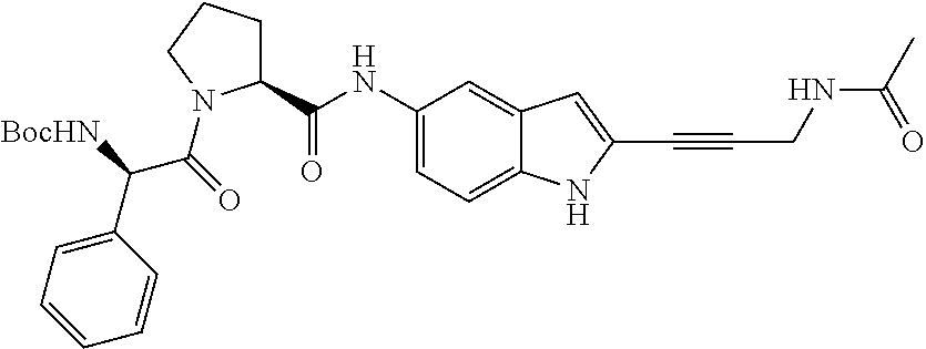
C1(NC(=O)C2CCCN2C(=O)C([BocHN])C2=CC=CC=C2)=CC=C2C(=C1)C=C(C#CCNC(C)=O)N2
